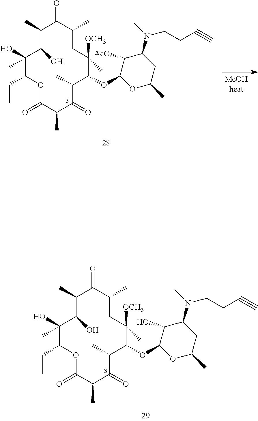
C1(O)(C)C(CC)OC(=O)C(C)C(=O)C(C)C(OC2OC(C)CC(N(C)CCC#C)C2[AcO])C([OCH3])(C)CC(C)C(=O)C(C)C1O.C1(O)(C)C(CC)OC(=O)C(C)C(=O)C(C)C(OC2OC(C)CC(N(C)CCC#C)C2O)C([OCH3])(C)CC(C)C(=O)C(C)C1O
